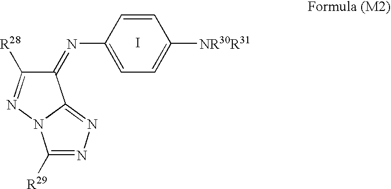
I.C1=C(N=C2C([R28])=NN3C2=NN=C3[R29])C=CC([NR30R31])=C1
